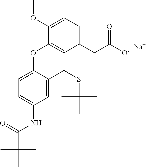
O(C1=CC(CC([O-])=O)=CC=C1OC)C1=CC=C(NC(=O)C(C)(C)C)C=C1CSC(C)(C)C.[Na]
